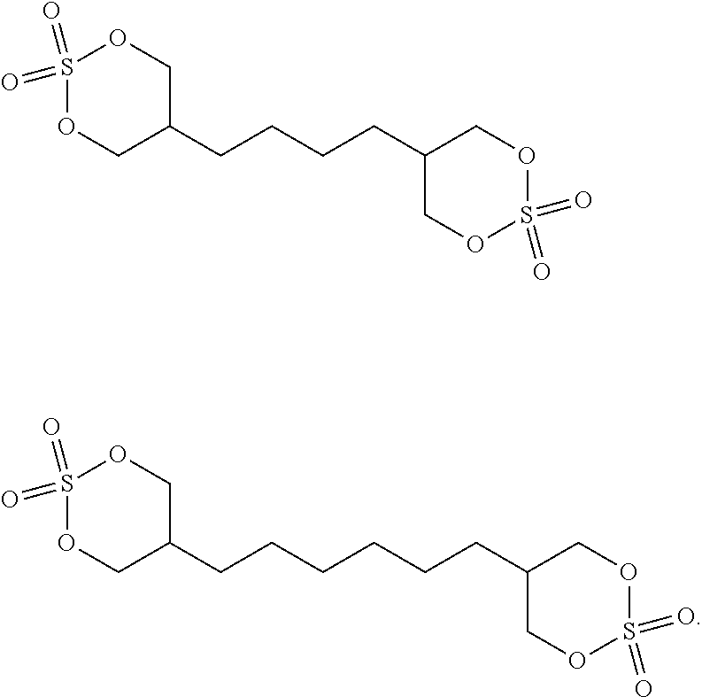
S1(=O)(=O)OCC(CCCCC2COS(=O)(=O)OC2)CO1.S1(=O)(=O)OCC(CCCCCCC2COS(=O)(=O)OC2)CO1
